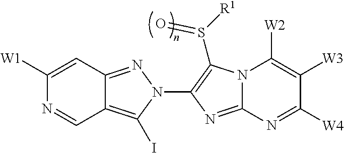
C1([W1])=CC2=NN(C3=C(S([R1])=O)N4C(=N3)N=C([W4])C([W3])=C4[W2])C(I)=C2C=N1
